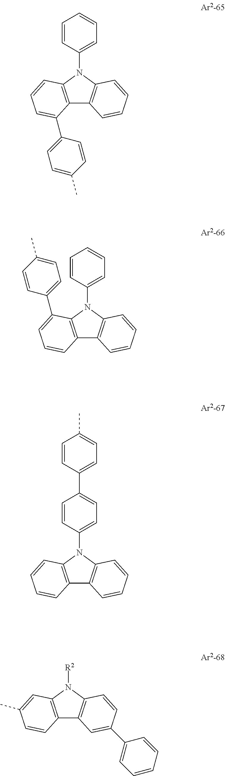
C12=C(N(C3=CC=CC=C3)C3=C1C=CC=C3)C=CC=C2C1=CC=C(C)C=C1.C12=C(N(C3=CC=CC=C3)C3=C1C=CC=C3)C(C1=CC=C(C)C=C1)=CC=C2.C12=C(N(C3=CC=C(C4=CC=C(C)C=C4)C=C3)C3=C1C=CC=C3)C=CC=C2.C12=C(N([R2])C3=C1C=C(C1=CC=CC=C1)C=C3)C=C(C)C=C2
